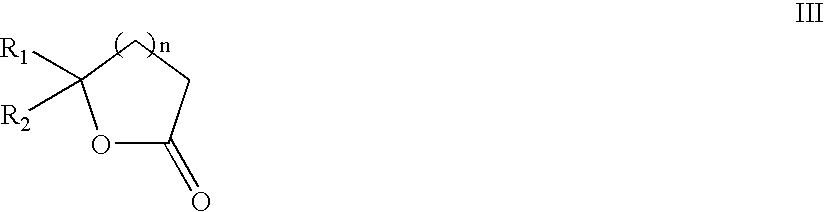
O1C(=O)CCC1([R1])[R2]
